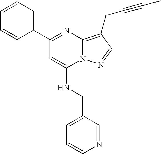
C1(C2=CC=CC=C2)=NC2=C(CC#CC)C=NN2C(NCC2=CC=CN=C2)=C1
